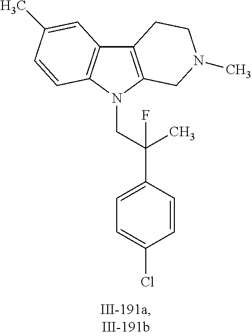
C12=C(N(CC(C3=CC=C(Cl)C=C3)(F)C)C3=C1C=C(C)C=C3)CN(C)CC2
